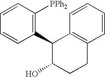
C1=CC([PPh2])=C(C2C3=C(CCC2O)C=CC=C3)C=C1
